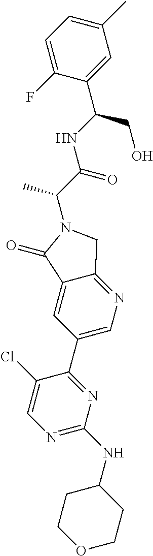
C(N1C(=O)C2=CC(C3=NC(NC4CCOCC4)=NC=C3Cl)=CN=C2C1)(C(NC(CO)C1=CC(C)=CC=C1F)=O)C
